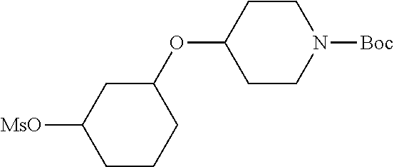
C1(OC2CC([MsO])CCC2)CCN([Boc])CC1
